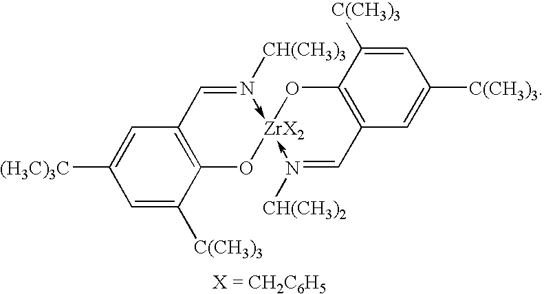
C1([(H3C)3C])=CC2=C(C([C(CH3)3])=C1)O[ZrX2]1(-N([CH(CH3)3])=C2)-N([CH(CH3)2])=CC2=C(O1)C([C(CH3)3])=CC([C(CH3)3])=C2
